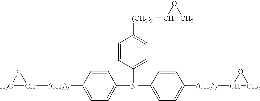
C1(N(C2=CC=C([(CH2)2]C3CO3)C=C2)C2=CC=C([(CH2)2]C3CO3)C=C2)=CC=C([(CH2)2]C2CO2)C=C1
